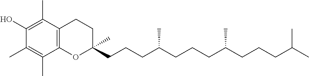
C1(O)=C(C)C2=C(C(C)=C1C)OC(CCCC(CCCC(CCCC(C)C)C)C)(C)CC2
